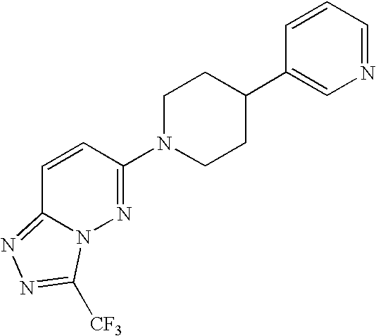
C1=CC(N2CCC(C3=CN=CC=C3)CC2)=NN2C1=NN=C2[CF3]
